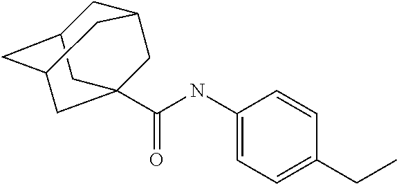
C1(NC(=O)C23CC4CC(CC(C2)C4)C3)=CC=C(CC)C=C1
